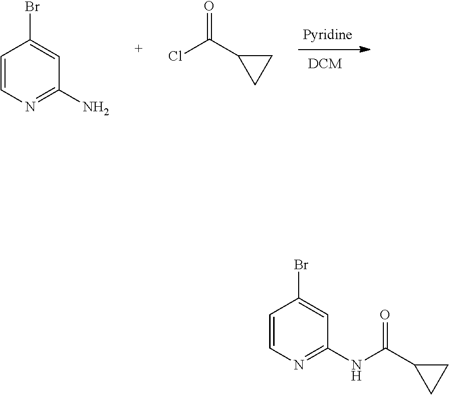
C1=CN=C(N)C=C1Br.C1C(C(Cl)=O)C1.C1=CN=C(NC(C2CC2)=O)C=C1Br
